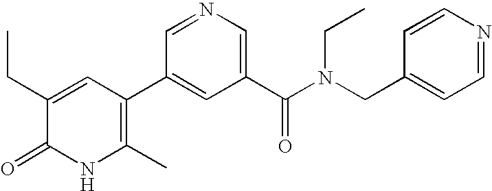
CCC1=CC(C2=CC(C(=O)N(CC3=CC=NC=C3)CC)=CN=C2)=C(C)NC1=O
